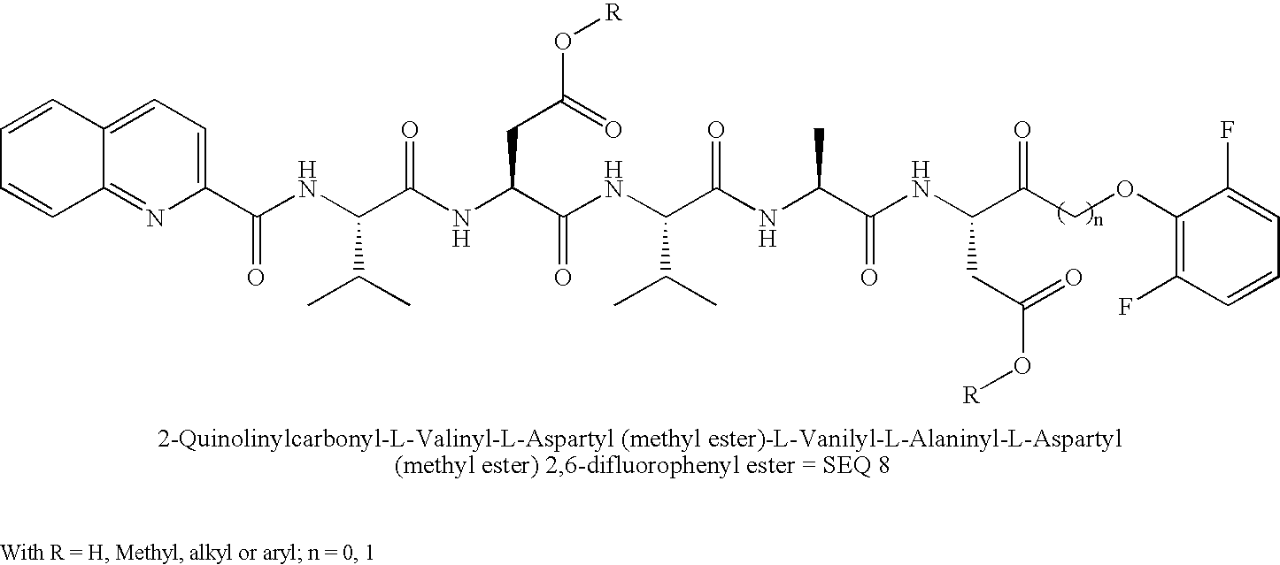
C1=C2C(=NC(C(NC(C(NC(C(NC(C(NC(C(NC(C(COC3=C(F)C=CC=C3F)=O)CC(=O)O[R])=O)C)=O)C(C)C)=O)CC(=O)O[R])=O)C(C)C)=O)=C1)C=CC=C2
